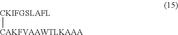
[CKIFGSLAFL][CAKFVAAWTLKAAA]
